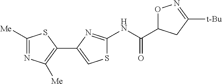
N(C(=O)C1ON=C([t-Bu])C1)C1=NC(C2=C([Me])N=C([Me])S2)=CS1
